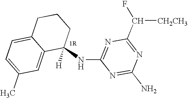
C1(NC2=NC(C([CH2CH3])F)=NC(N)=N2)([H])CCCC2=CC=C(C)C=C12
